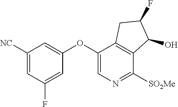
C1([NC])=CC(F)=CC(OC2=CN=C([SO2Me])C3=C2CC(F)C3O)=C1
